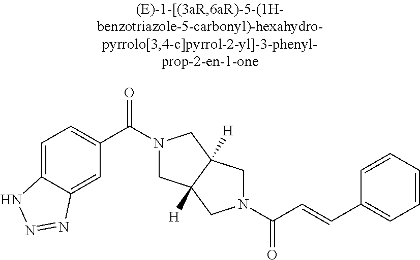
C1=C2C(=CC(C(=O)N3CC4([H])C([H])(C3)CN(C(=O)C=CC3=CC=CC=C3)C4)=C1)N=NN2
